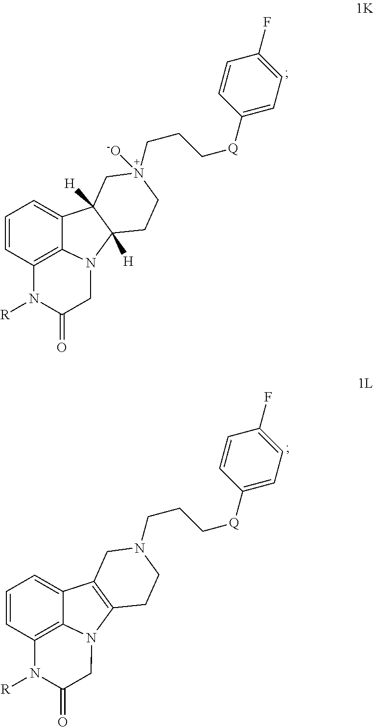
C12=C3C(=CC=C1)C1([H])C([H])(N3CC(=O)N2[R])CCN(CCC[Q]C2=CC=C(F)C=C2)([-O])C1.C12=C3C(=CC=C1)C1=C(N3CC(=O)N2[R])CCN(CCC[Q]C2=CC=C(F)C=C2)C1
